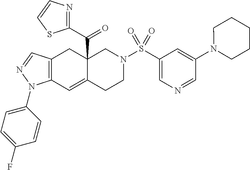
C12(C(C3=NC=CS3)=O)C(=CC3=C(C1)C=NN3C1=CC=C(F)C=C1)CCN(S(C1=CN=CC(N3CCCCC3)=C1)(=O)=O)C2
